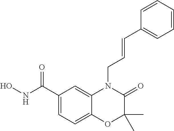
C1(C(NO)=O)=CC=C2C(=C1)N(CC=CC1=CC=CC=C1)C(=O)C(C)(C)O2
